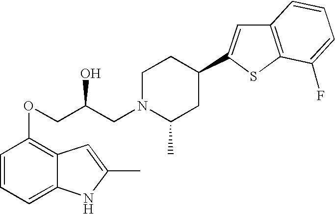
C1=CC=C2C(=C1OCC(CN1C(C)CC(C3=CC4=C(S3)C(F)=CC=C4)CC1)O)C=C(C)N2
